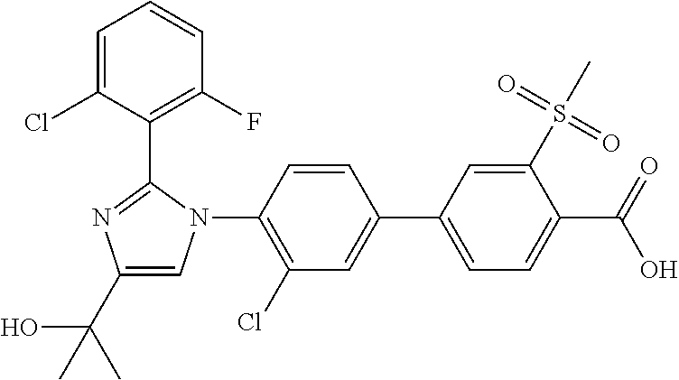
C1(C(O)(C)C)=CN(C2=C(Cl)C=C(C3=CC=C(C(O)=O)C(S(C)(=O)=O)=C3)C=C2)C(C2=C(F)C=CC=C2Cl)=N1
